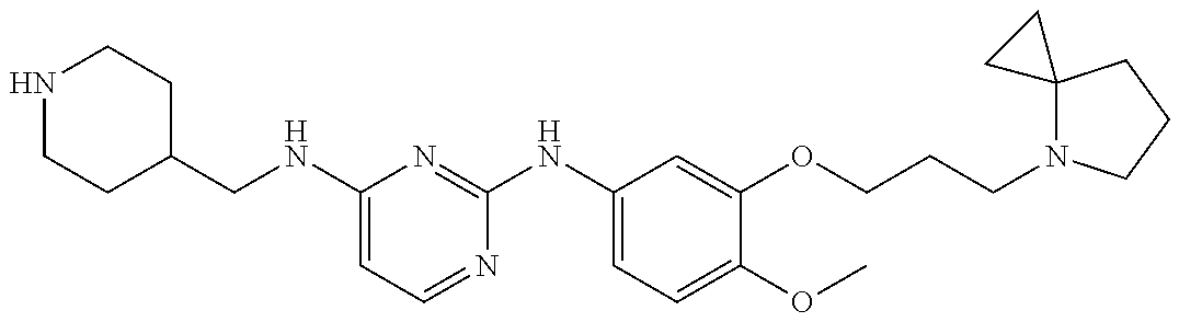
N1CCC(CNC2=CC=NC(NC3=CC=C(OC)C(OCCCN4C5(CCC4)CC5)=C3)=N2)CC1
